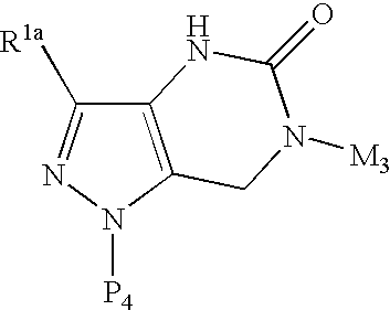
C12=C(N([P4])N=C1[R1a])CN([M3])C(=O)N2
